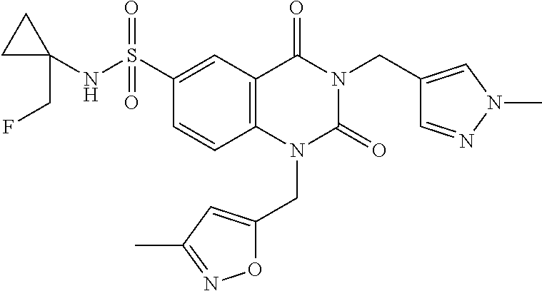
C1=CC2=C(C=C1S(NC1(CF)CC1)(=O)=O)C(=O)N(CC1=CN(C)N=C1)C(=O)N2CC1=CC(C)=NO1
